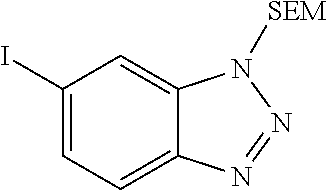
C1(I)=CC=C2C(=C1)N([SEM])N=N2
